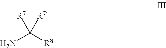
NC([R8])([R7])[R7]
